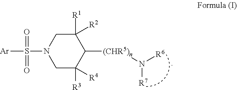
[Ar]S(N1CC([R3])([R4])C([(CHR5)n]N([R6])[R7])C([R1])([R2])C1)(=O)=O
